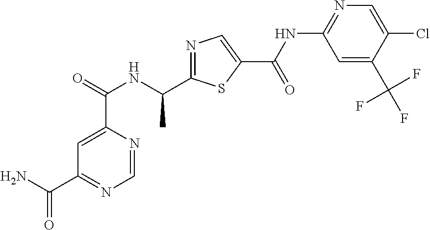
N1=C(C(NC(C2=CC(C(N)=O)=NC=N2)=O)C)SC(C(=O)NC2=NC=C(Cl)C(C(F)(F)F)=C2)=C1
